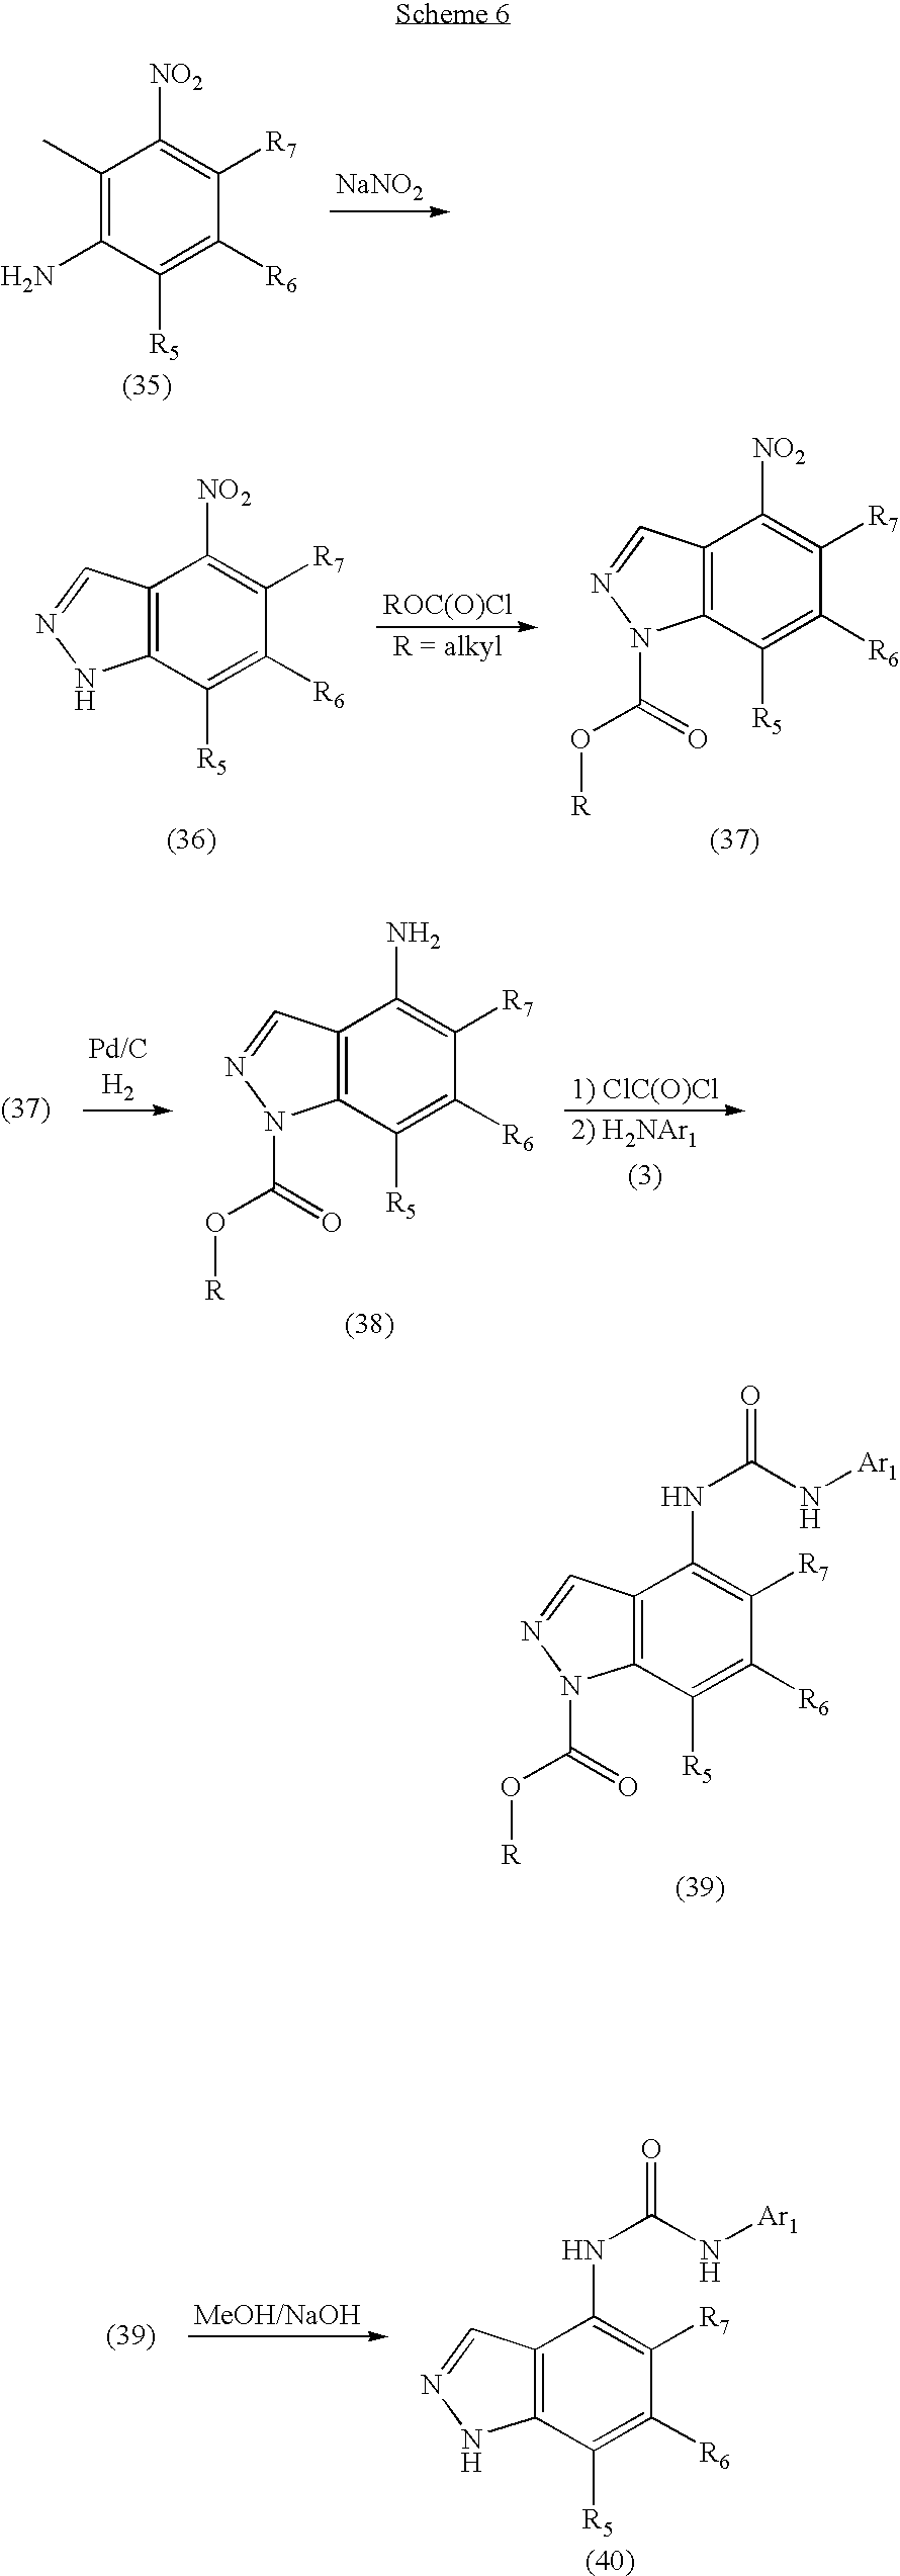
C1(C)=C(N)C([R5])=C([R6])C([R7])=C1[NO2].[NaNO2].C12=C(C([R5])=C([R6])C([R7])=C1[NO2])NN=C2.[ROC(O)Cl].C12=C(C([R5])=C([R6])C([R7])=C1[NO2])N(C(=O)O[R])N=C2.C12=C(C([R5])=C([R6])C([R7])=C1N)N(C(=O)O[R])N=C2.C12=C(C([R5])=C([R6])C([R7])=C1NC(=O)N[Ar1])N(C(=O)O[R])N=C2.C12=C(C([R5])=C([R6])C([R7])=C1NC(=O)N[Ar1])NN=C2
